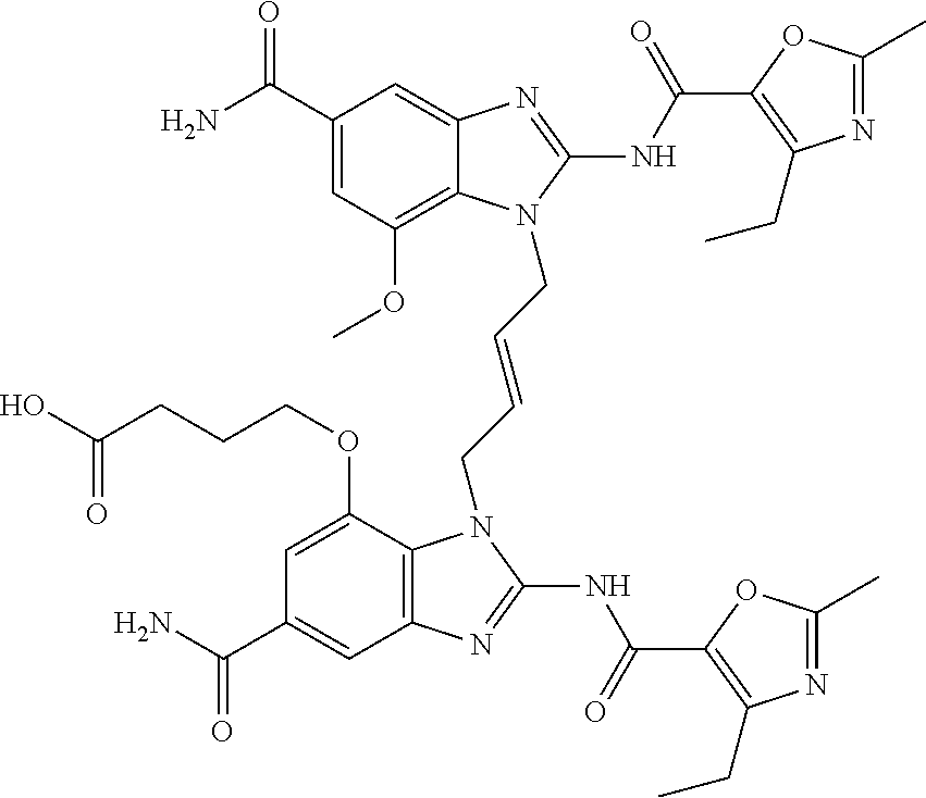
C1(C(N)=O)=CC(OC)=C2C(=C1)N=C(NC(=O)C1=C(CC)N=C(C)O1)N2CC=CCN1C2=C(C=C(C(N)=O)C=C2OCCCC(O)=O)N=C1NC(=O)C1=C(CC)N=C(C)O1
